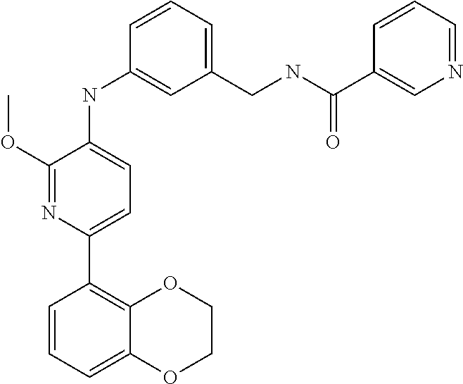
C1(OC)=NC(C2=C3C(=CC=C2)OCCO3)=CC=C1NC1=CC(CNC(C2=CN=CC=C2)=O)=CC=C1
